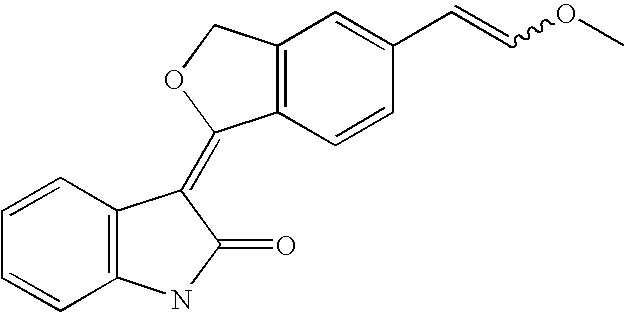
C1=CC=CC2=C1C(=C1C3=C(CO1)C=C(C=COC)C=C3)C(=O)N2
